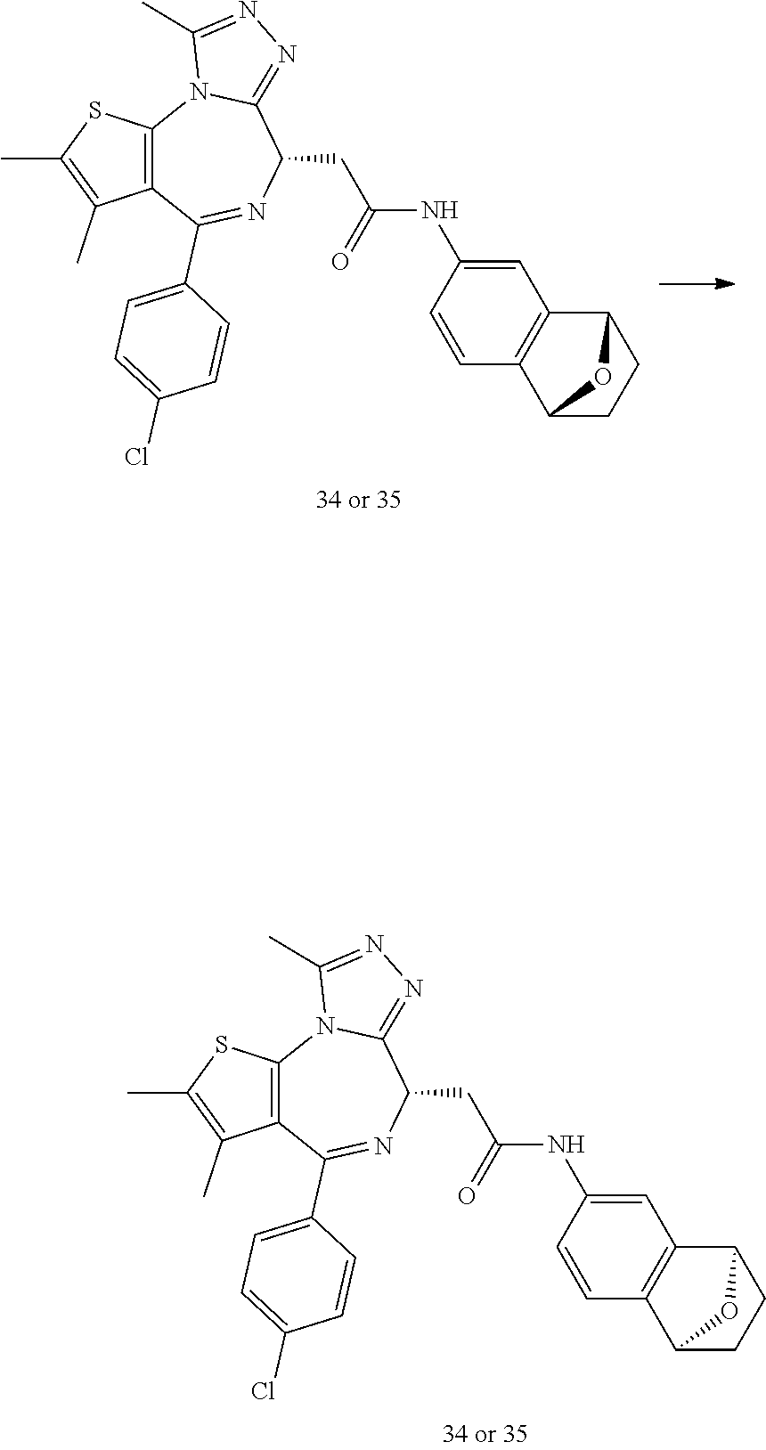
C12=C(SC(C)=C1C)N1C(=NN=C1C)C(CC(=O)NC1=CC3=C(C=C1)C1CCC3O1)N=C2C1=CC=C(Cl)C=C1.C12=C(SC(C)=C1C)N1C(=NN=C1C)C(CC(=O)NC1=CC3=C(C=C1)C1CCC3O1)N=C2C1=CC=C(Cl)C=C1
